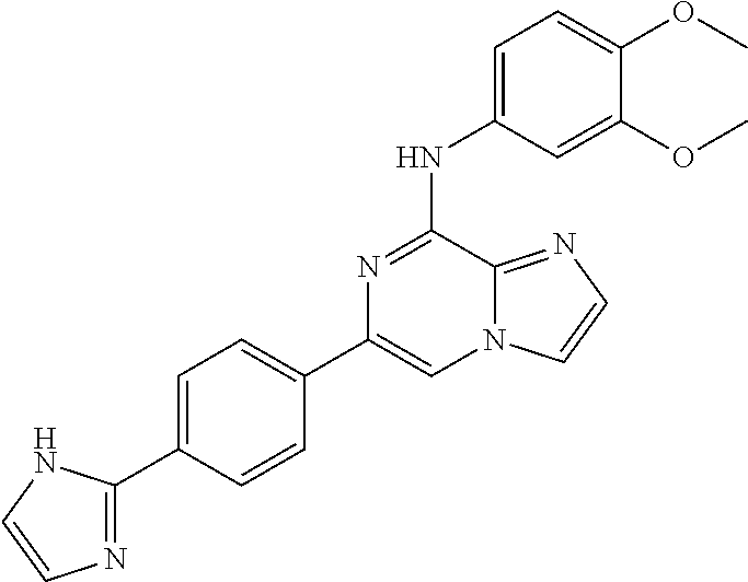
C1=C(C2=NC=CN2)C=CC(C2=CN3C(=NC=C3)C(NC3=CC=C(OC)C(OC)=C3)=N2)=C1
